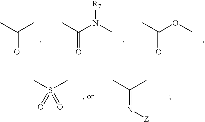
CC(C)=O.CC(N(C)[R7])=O.CC(OC)=O.CS(C)(=O)=O.CC(C)=N[Z]
